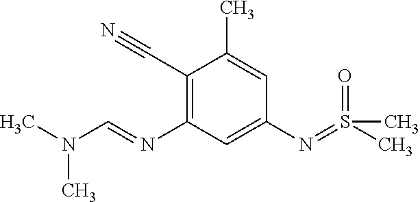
C1(C#N)=C(N=CN(C)C)C=C(N=S(C)(C)=O)C=C1C
